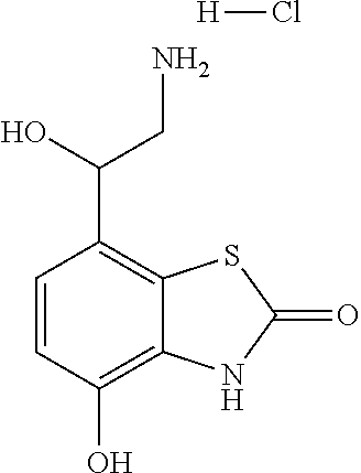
C1=CC(O)=C2C(=C1C(O)CN)SC(=O)N2.[H]Cl
